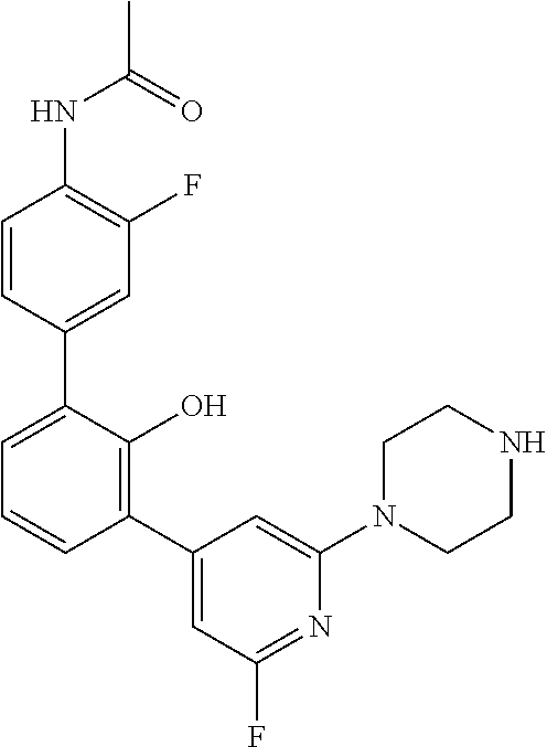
C1=CC(C2=CC=CC(C3=CC(F)=NC(N4CCNCC4)=C3)=C2O)=CC(F)=C1NC(C)=O
